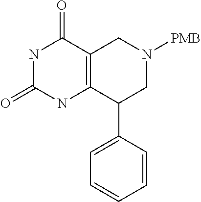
C12=C(C(C3=CC=CC=C3)CN([PMB])C1)NC(=O)NC2=O
